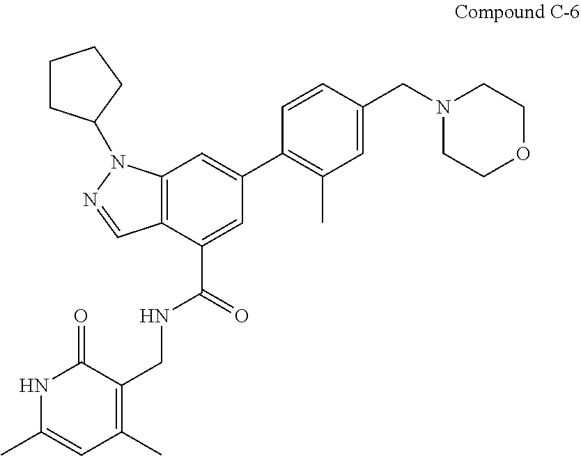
N1C(C)=CC(C)=C(CNC(C2=CC(C3=C(C)C=C(CN4CCOCC4)C=C3)=CC3=C2C=NN3C2CCCC2)=O)C1=O
